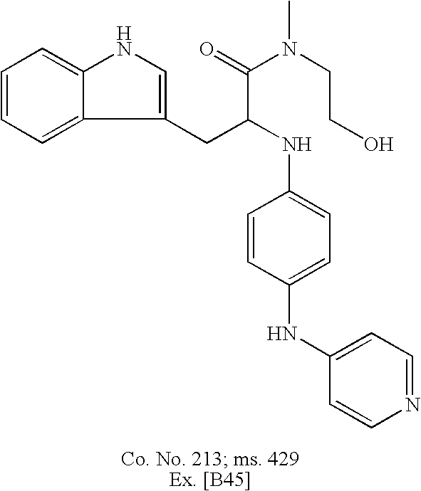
C1=CC=C2C(=C1)NC=C2CC(NC1=CC=C(NC2=CC=NC=C2)C=C1)C(=O)N(CCO)C
